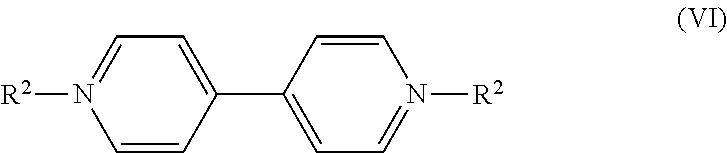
[R2]N1=CC=C(C2=CC=N([R2])C=C2)C=C1
